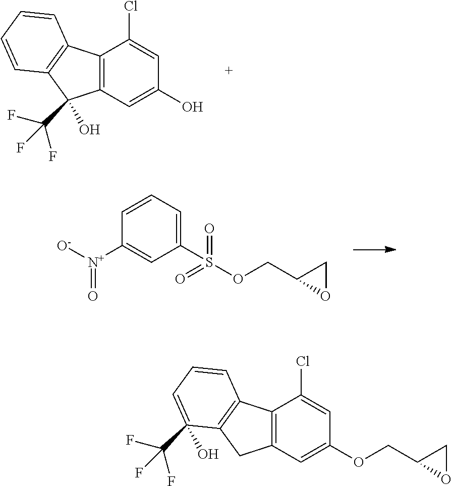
C1(S(=O)(=O)OCC2OC2)=CC=CC([N+]([O-])=O)=C1.C12=C(C=C(O)C=C1Cl)C(O)(C(F)(F)F)C1=C2C=CC=C1.C12=C(C=C(OCC3OC3)C=C1Cl)CC1=C2C=CC=C1(O)C(F)(F)F
